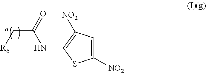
C1([NO2])=CC([NO2])=C(NC(C[R6])=O)S1
